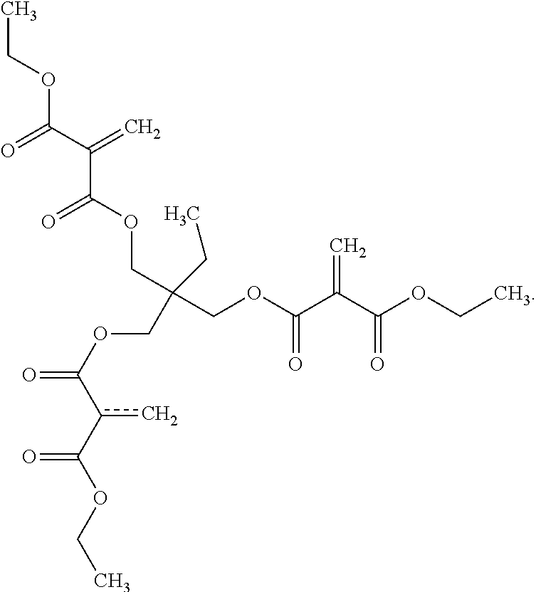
CCOC(C(C(OCC(CC)(COC(C(C(OCC)=O)=C)=O)COC(c(C(OCC)=O)c)=O)=O)=C)=O
